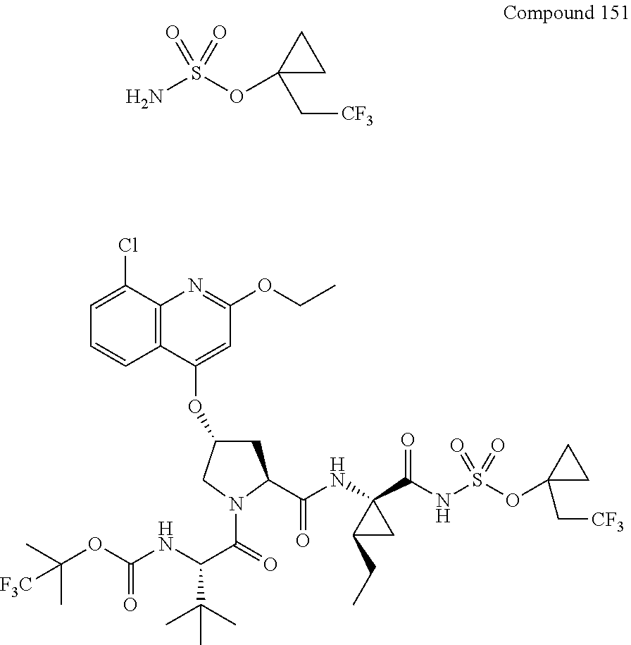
NS(OC1(C[CF3])CC1)(=O)=O.C1=C(Cl)C2=C(C=C1)C(OC1CC(C(=O)NC3(C(NS(OC4(C[CF3])CC4)(=O)=O)=O)C(CC)C3)N(C(C(NC(OC(C)(C)[F3C])=O)C(C)(C)C)=O)C1)=CC(OCC)=N2
